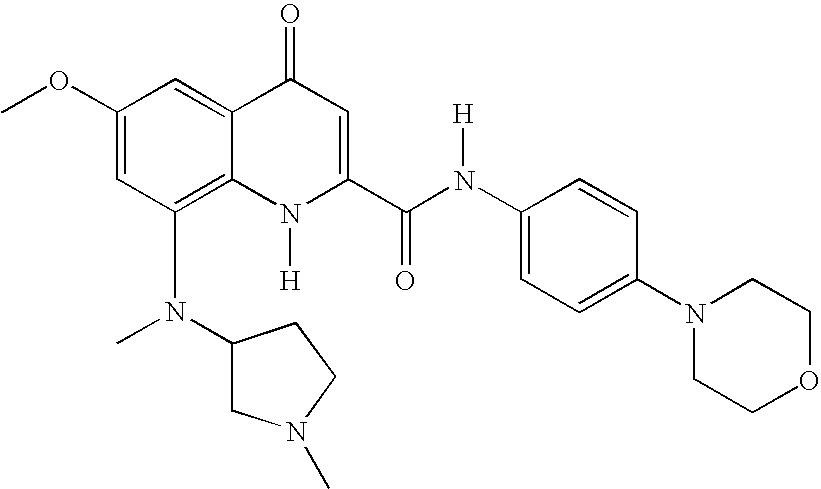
N(C1=C2C(=CC(OC)=C1)C(=O)C=C(C(N(C1=CC=C(N3CCOCC3)C=C1)[H])=O)N2[H])(C1CN(C)CC1)C
